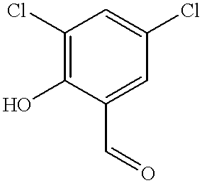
C1(C=O)=CC(Cl)=CC(Cl)=C1O
